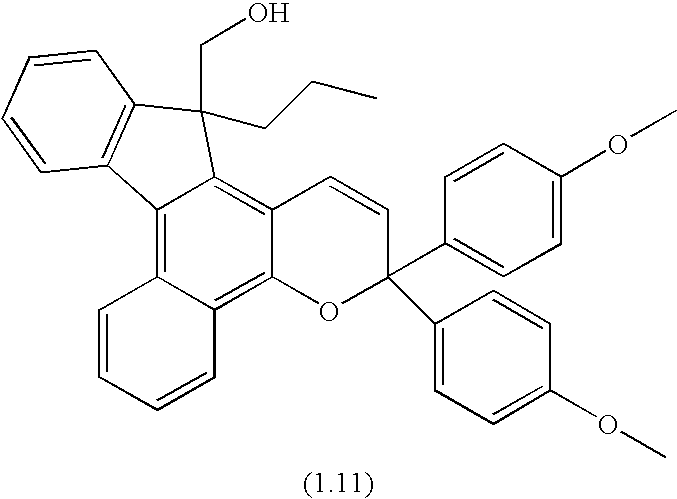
C1=CC=CC2=C3C(=C4C(=C12)C1=C(C4(CO)CCC)C=CC=C1)C=CC(C1=CC=C(OC)C=C1)(C1=CC=C(OC)C=C1)O3
